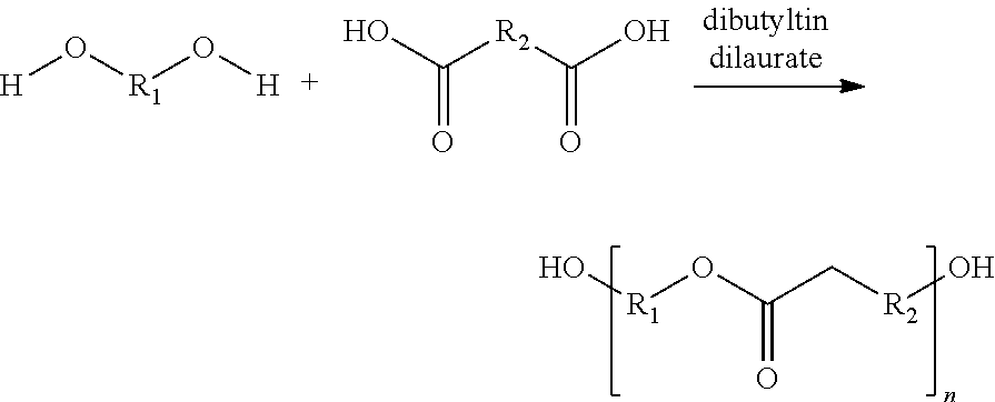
[H]O[R1]O[H].OC([R2]C(=O)O)=O.O(C(C[R2]O)=O)[R1]O
